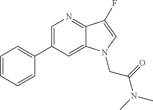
C1=CC=CC(C2=CN=C3C(=C2)N(CC(=O)N(C)C)C=C3F)=C1
